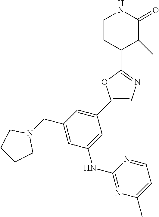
C1(CN2CCCC2)=CC(NC2=NC(C)=CC=N2)=CC(C2=CN=C(C3C(C)(C)C(=O)NCC3)O2)=C1
